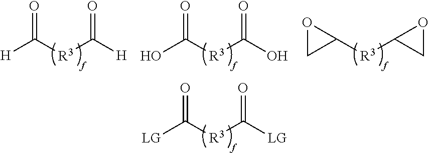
[LG]C([R3]C(=O)[LG])=O.[H]C([R3]C(=O)[H])=O.OC([R3]C(=O)O)=O.[R3](C1OC1)C1CO1
